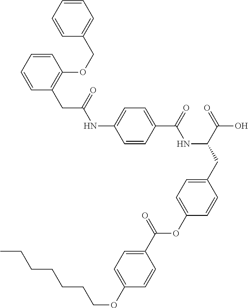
C1=CC(C(=O)NC(CC2=CC=C(OC(C3=CC=C(OCCCCCCC)C=C3)=O)C=C2)C(=O)O)=CC=C1NC(CC1=C(OCC2=CC=CC=C2)C=CC=C1)=O
